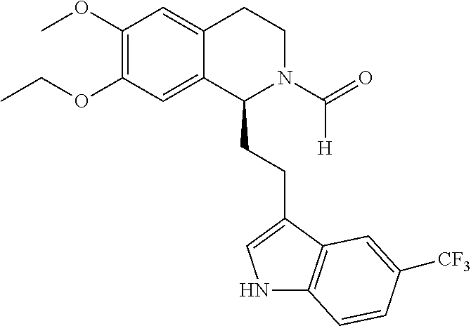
COC1=C(OCC)C=C2C(=C1)CCN(C(=O)[H])C2CCC1=CNC2=C1C=C([CF3])C=C2
